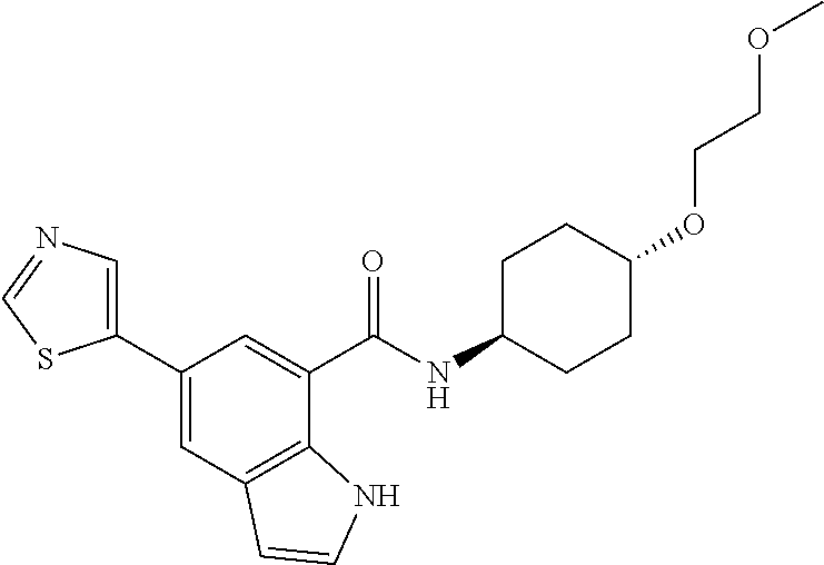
C1(C2=CN=CS2)=CC2=C(C(C(NC3CCC(OCCOC)CC3)=O)=C1)NC=C2
